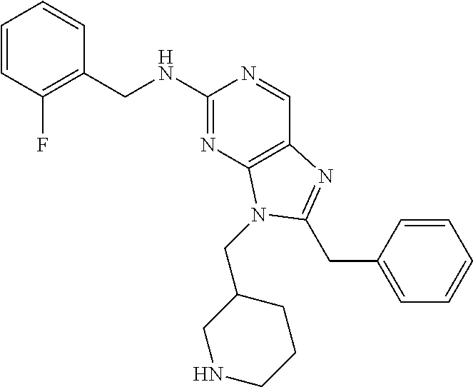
C1=CC(F)=C(CNC2=NC3=C(C=N2)N=C(CC2=CC=CC=C2)N3CC2CNCCC2)C=C1
